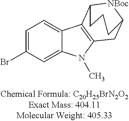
C1=C(Br)C=C2C(=C1)C1=C(N2C)CC2[NBoc]C1CCC2
